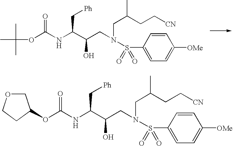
CC(C)(C)OC(NC(C(CN(CC(C)CC[CN])S(C1=CC=C([OMe])C=C1)(=O)=O)O)C[Ph])=O.O(C(NC(C(CN(CC(C)CC[CN])S(C1=CC=C([OMe])C=C1)(=O)=O)O)C[Ph])=O)C1COCC1
